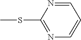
C1=NC(SC)=NC=C1
